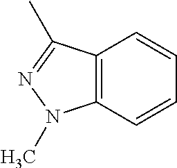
C12=C(C(C)=NN1C)C=CC=C2
